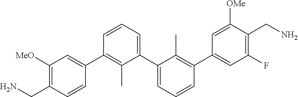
C1(C2=CC([MeO])=C(CN)C=C2)=C(C)C(C2=CC=CC(C3=CC(F)=C(CN)C([OMe])=C3)=C2C)=CC=C1
